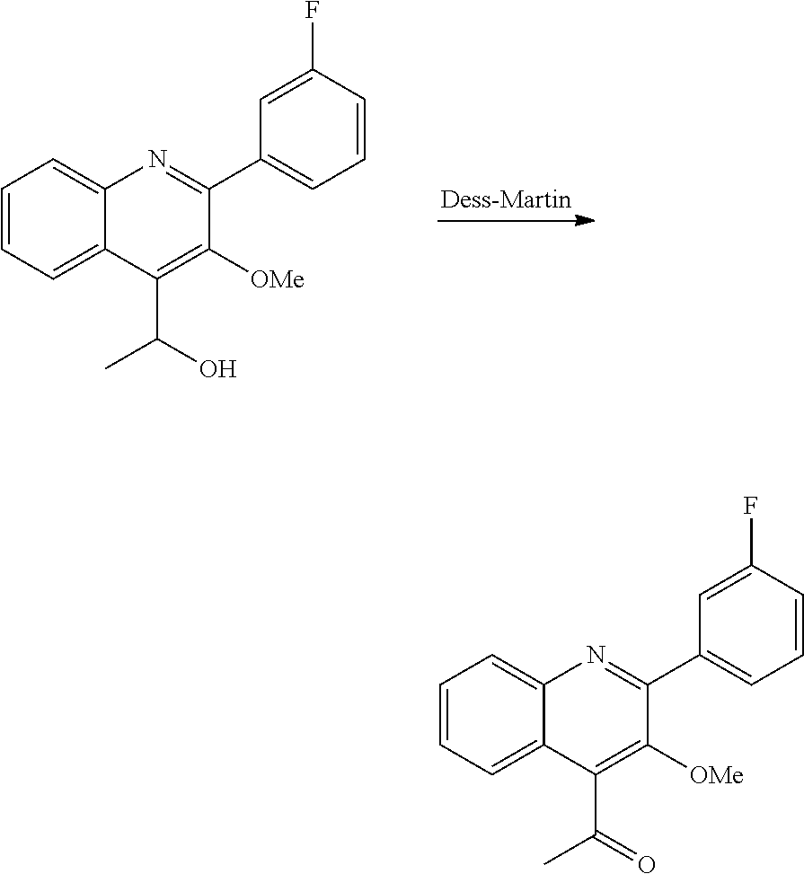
C1=CC=C2C(=C1)N=C(C1=CC=CC(F)=C1)C([OMe])=C2C(=O)C.C1=CC=C2C(=C1)N=C(C1=CC=CC(F)=C1)C([OMe])=C2C(O)C
